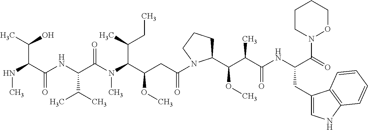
N(C(C(NC(C(N(C(C(CC(=O)N1C(C(C(C(NC(C(N2OCCCC2)=O)CC2=CNC3=C2C=CC=C3)=O)C)OC)CCC1)OC)C(CC)C)C)=O)C(C)C)=O)C(C)O)C
